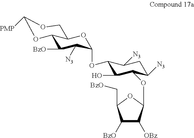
C12C([BzO])C([N3])C(OC3C(O)C(OC4C([OBz])C([BzO])C(C[BzO])O4)C([N3])CC3[N3])OC1COC([PMP])O2
